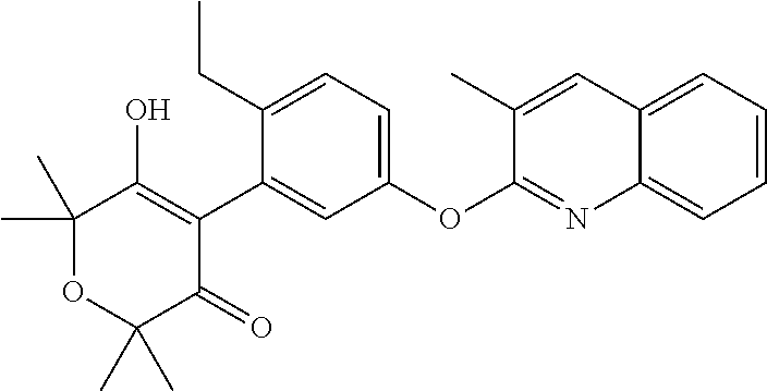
C1(C)(C)OC(C)(C)C(=O)C(C2=CC(OC3=NC4=CC=CC=C4C=C3C)=CC=C2CC)=C1O
